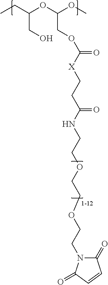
CCC(OC(OC)COC([X]CCC(NCCOCCOCCN1C(=O)C=CC1=O)=O)=O)CO
